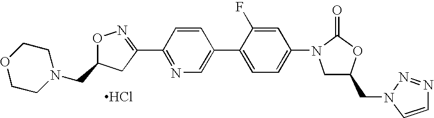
O1N=C(C2=NC=C(C3=CC=C(N4CC(CN5C=CN=N5)OC4=O)C=C3F)C=C2)CC1CN1CCOCC1.Cl
